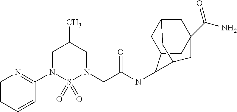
C1=CC=CC(N2S(=O)(=O)N(CC(NC3C4CC5CC(C(=O)N)(CC3C5)C4)=O)CC(C)C2)=N1
